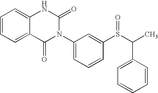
C1=CC=C2C(=C1)NC(=O)N(C1=CC=CC(S(C(C)C3=CC=CC=C3)=O)=C1)C2=O
